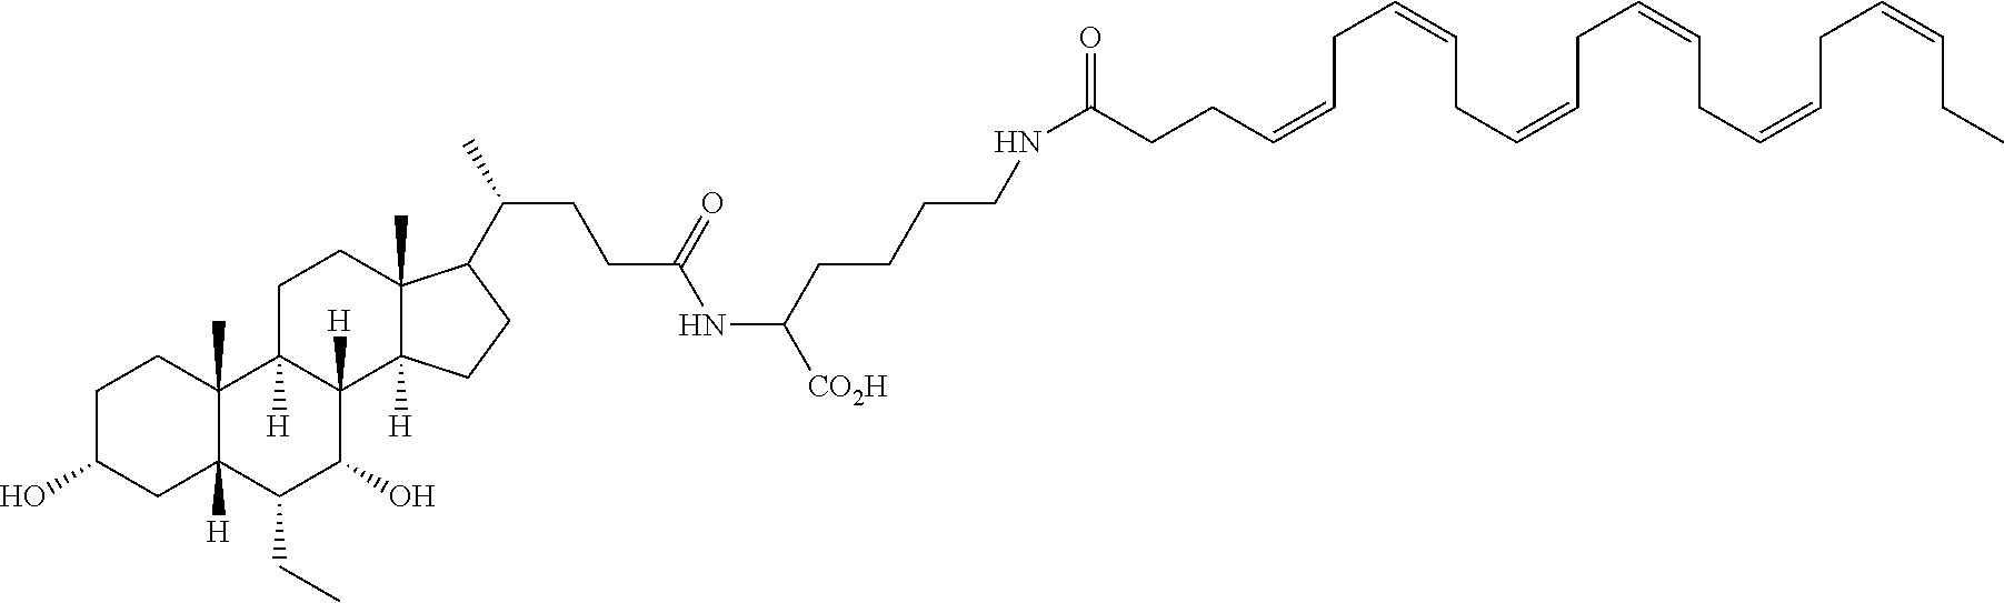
C1C(O)CC2([H])C(C)(C1)C1([H])C([H])(C(O)C2CC)C2([H])C(C)(CC1)C(C(CCC(=O)NC(CCCCNC(CCC=CCC=CCC=CCC=CCC=CCC=CCC)=O)[CO2H])C)CC2
